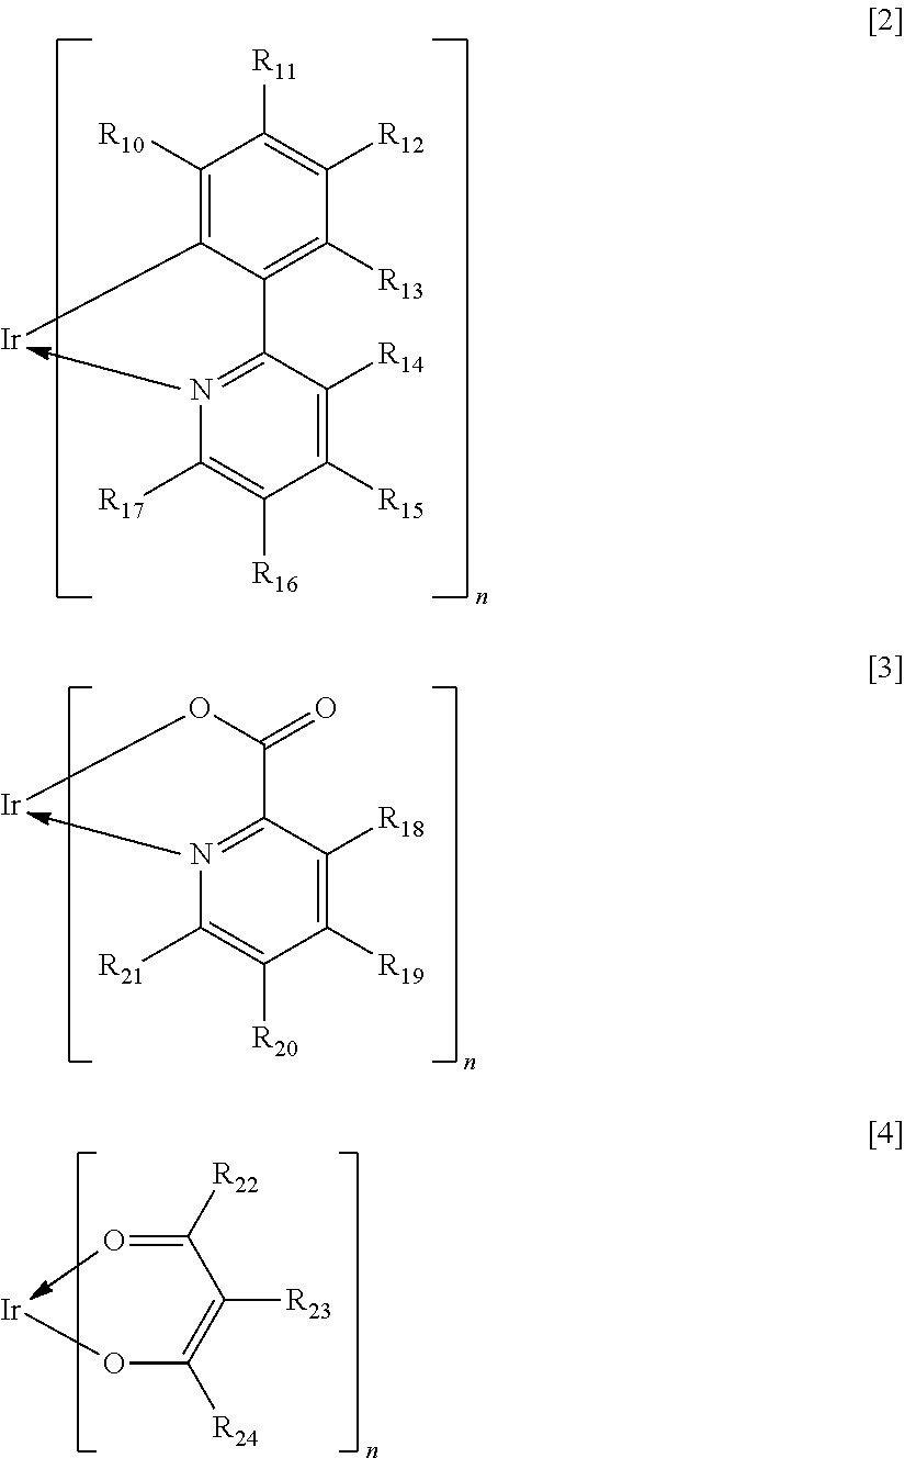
C1([R10])=C([Ir])C(C2=NC([R17])=C([R16])C([R15])=C2[R14])=C([R13])C([R12])=C1[R11].O(C(C1=NC([R21])=C([R20])C([R19])=C1[R18])=O)[Ir].O=C([R22])C(=C([R24])O[Ir])[R23]
